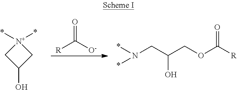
O=C([R])[O-].C1(O)C[N+](*)(*)C1.N(CC(COC([R])=O)O)(*)*
